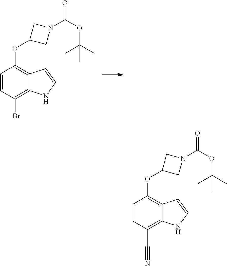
C1=CC(Br)=C2C(=C1OC1CN(C(OC(C)(C)C)=O)C1)C=CN2.C1=CC(C#N)=C2C(=C1OC1CN(C(OC(C)(C)C)=O)C1)C=CN2
